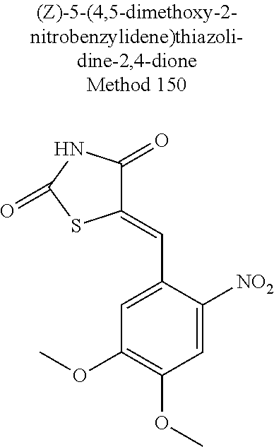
C1(=CC2=CC(OC)=C(OC)C=C2[NO2])C(=O)NC(=O)S1
